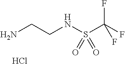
NCCNS(C(F)(F)F)(=O)=O.Cl
